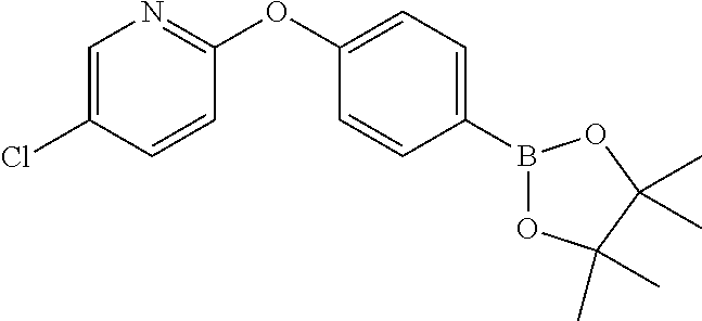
C1(B2OC(C)(C)C(C)(C)O2)=CC=C(OC2=NC=C(Cl)C=C2)C=C1
